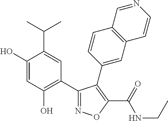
C1(O)=CC(O)=C(C2=NOC(C(=O)NCC)=C2C2=CC3=C(C=C2)C=NC=C3)C=C1C(C)C
